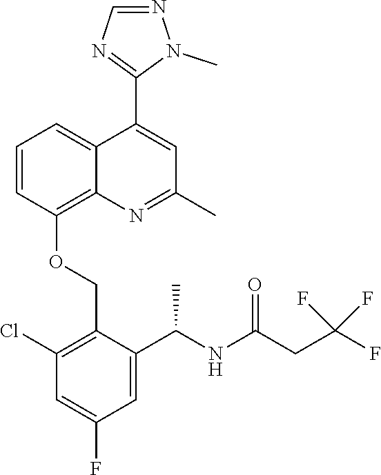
C1=CC(OCC2=C(Cl)C=C(F)C=C2C(NC(CC(F)(F)F)=O)C)=C2C(=C1)C(C1=NC=NN1C)=CC(C)=N2
